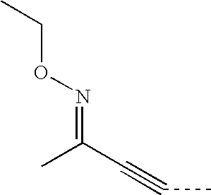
C(C#CC)(C)=NOCC
